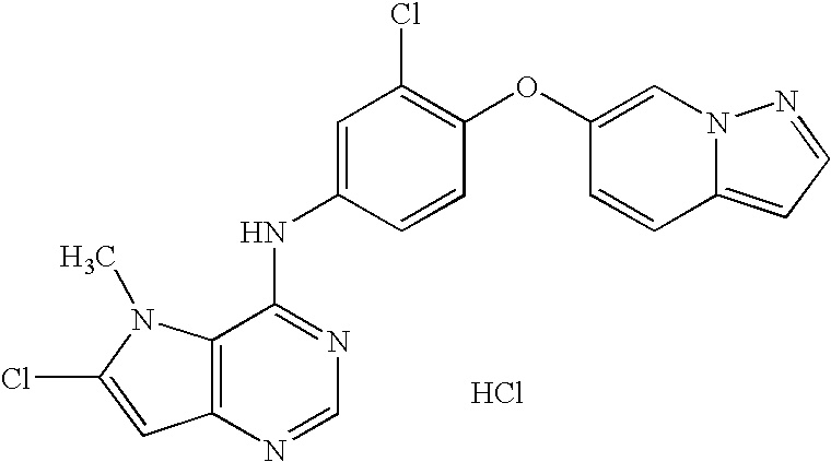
C12=C(N=CN=C1NC1=CC(Cl)=C(OC3=CN4C(=CC=N4)C=C3)C=C1)C=C(Cl)N2C.Cl
